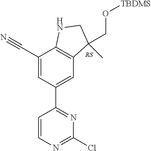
[RS].C1(C#N)=CC(C2=NC(Cl)=NC=C2)=CC2=C1NCC2(CO[TBDMS])C
